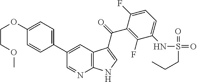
C1(C2=CC=C(OCCOC)C=C2)=CC2=C(N=C1)NC=C2C(=O)C1=C(F)C(NS(CCC)(=O)=O)=CC=C1F
